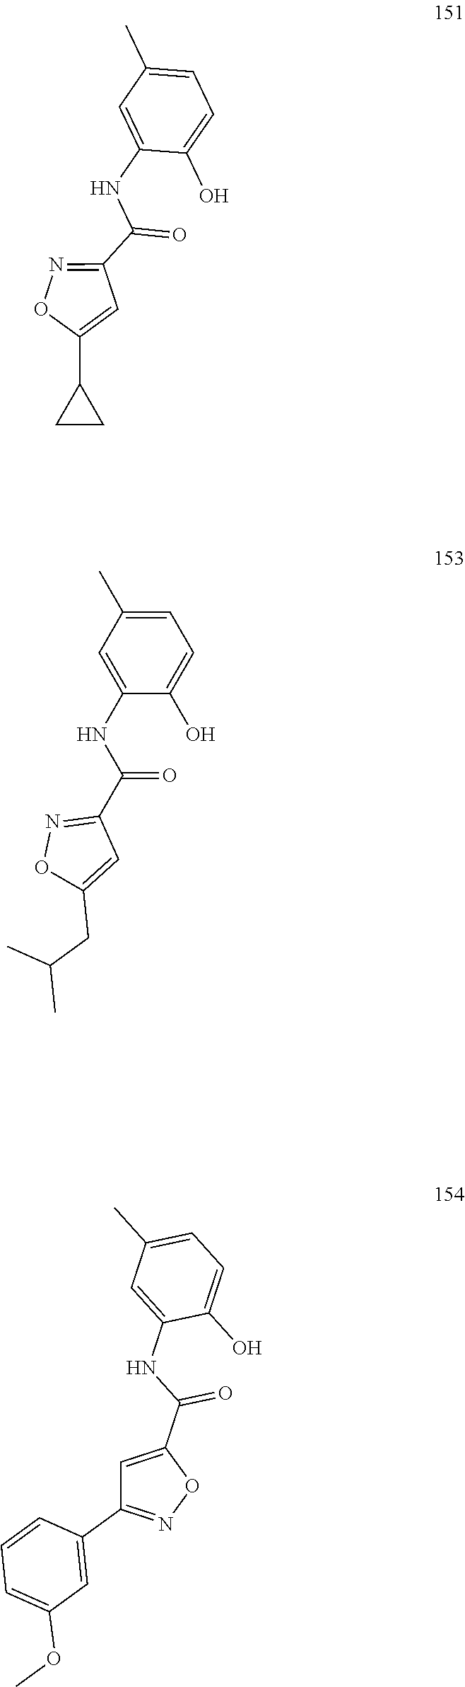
C(C1=NOC(C2CC2)=C1)(=O)NC1=CC(C)=CC=C1O.C1(NC(C2=NOC(CC(C)C)=C2)=O)=CC(C)=CC=C1O.C1=C(C(NC2=CC(C)=CC=C2O)=O)ON=C1C1=CC(OC)=CC=C1
